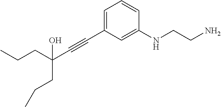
C1=C(C#CC(O)(CCC)CCC)C=C(NCCN)C=C1
